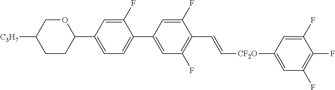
C1(F)=CC(C2OCC([C3H7])CC2)=CC=C1C1=CC(F)=C(C=C[CF2O]C2=CC(F)=C(F)C(F)=C2)C(F)=C1
